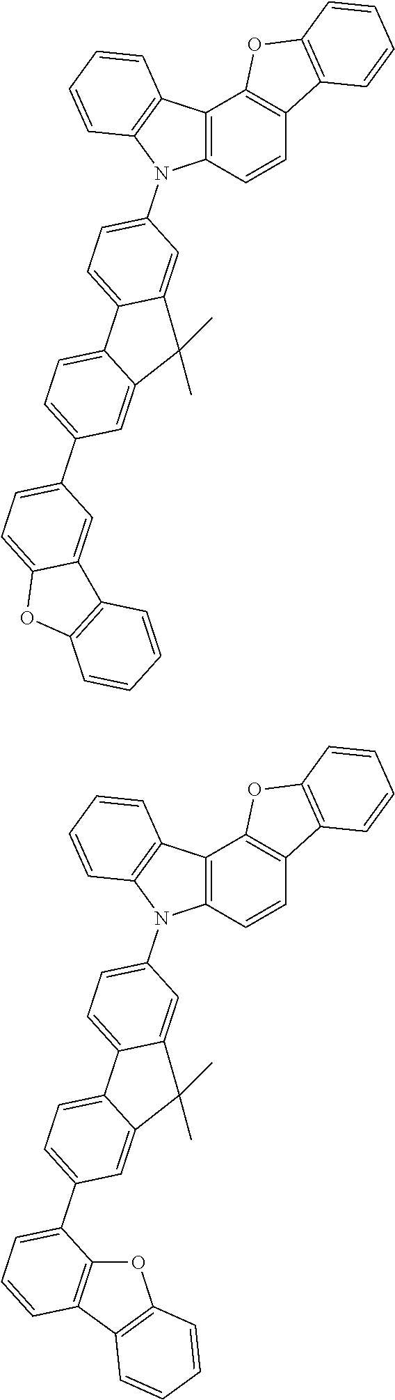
C12=C(C=CC3=C1OC1=C3C=CC=C1)N(C1=CC=C3C(=C1)C(C)(C)C1=CC(C4=CC=C5C(=C4)C4=C(O5)C=CC=C4)=CC=C31)C1=C2C=CC=C1.C12=C(C=CC3=C1OC1=C3C=CC=C1)N(C1=CC=C3C(=C1)C(C)(C)C1=CC(C4=CC=CC5=C4OC4=C5C=CC=C4)=CC=C31)C1=C2C=CC=C1
